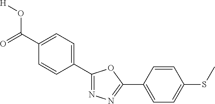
[H]OC(=O)C1=CC=C(C2=NN=C(C3=CC=C(SC)C=C3)O2)C=C1
